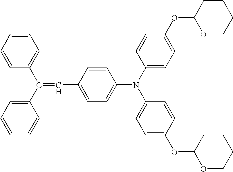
C1=CC=CC=C1C(C1=CC=CC=C1)=CC1=CC=C(N(C2=CC=C(OC3OCCCC3)C=C2)C2=CC=C(OC3OCCCC3)C=C2)C=C1
